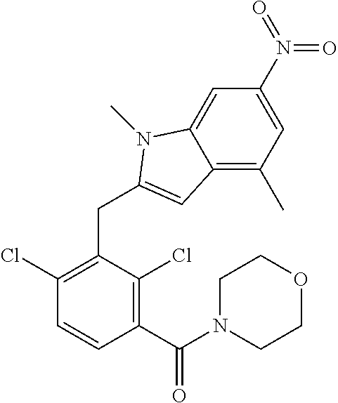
C1(C(N2CCOCC2)=O)=C(Cl)C(CC2=CC3=C(C)C=C(N(=O)=O)C=C3N2C)=C(Cl)C=C1
